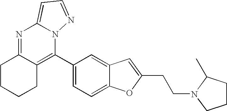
N1=C2C(=C(C3=CC=C4C(=C3)C=C(CCN3CCCC3C)O4)N3C1=CC=N3)CCCC2
